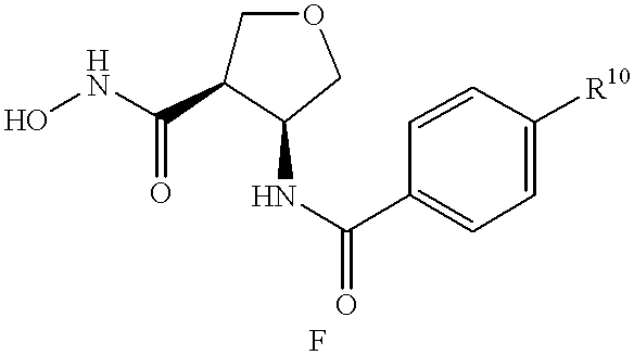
ONC(=O)C1COCC1NC(=O)C1=CC=C([R10])C=C1
